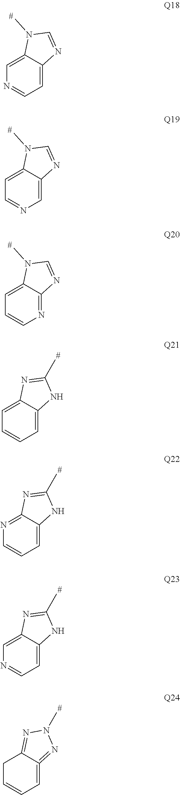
C1=C2C(=CN=C1)N(C)C=N2.C1=C2C(=CC=N1)N(C)C=N2.N1=C2C(=CC=C1)N(C)C=N2.C1=C2C(=CC=C1)N=C(C)N2.C1=C2C(=NC=C1)N=C(C)N2.C1=C2C(=CN=C1)N=C(C)N2.C1=C2=NN(C)N=C2CC=C1
